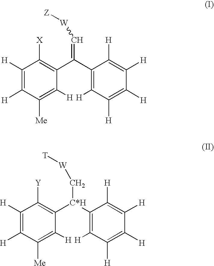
C1([H])=C([H])C([Me])=C([H])C(C(C2=C([H])C([H])=C([H])C([H])=C2[H])=C[W][Z])=C1[X].C1([H])=C([H])C([Me])=C([H])C([C*H](C2=C([H])C([H])=C([H])C([H])=C2[H])C[W][T])=C1[Y]
